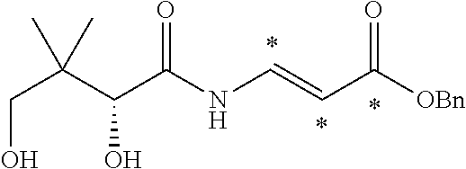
C(O)C(C(O)C(NC=CC([OBn])=O)=O)(C)C
